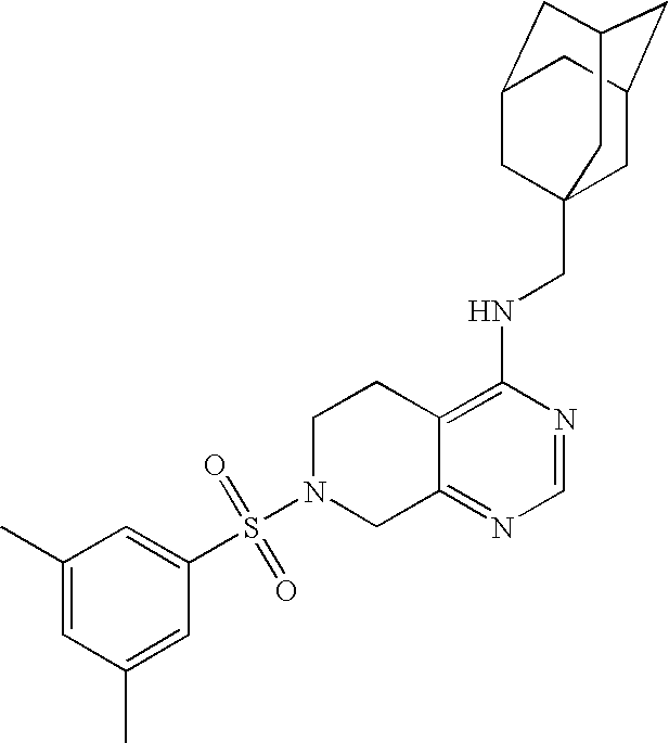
C12=C(NCC34CC5CC(CC(C3)C5)C4)N=CN=C1CN(S(=O)(=O)C1=CC(C)=CC(C)=C1)CC2
